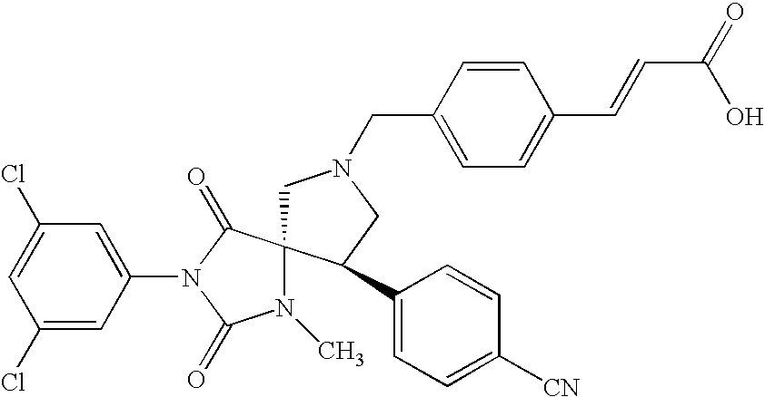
C1(Cl)=CC(N2C(=O)N(C)C3(C2=O)CN(CC2=CC=C(C=CC(=O)O)C=C2)CC3C2=CC=C([CN])C=C2)=CC(Cl)=C1
